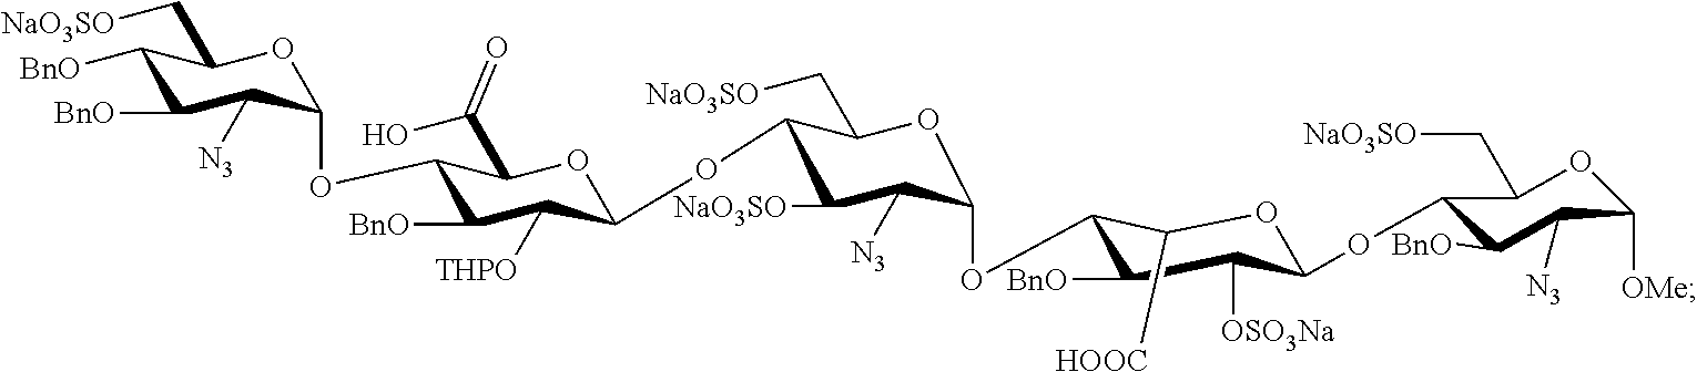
C1([BnO])C([BnO])C([N3])C(OC2C([BnO])C([THPO])C(OC3C([NaO3SO])C([N3])C(OC4C([BnO])C([OSO3Na])C(OC5C([BnO])C([N3])C([OMe])OC5C[NaO3SO])OC4[HOOC])OC3C[NaO3SO])OC2C(O)=O)OC1C[NaO3SO]
